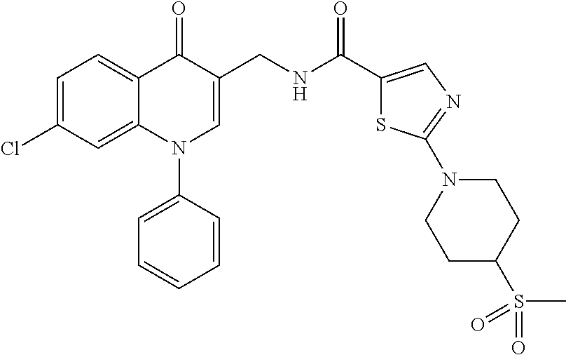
C1=C(Cl)C=C2C(=C1)C(=O)C(CNC(C1=CN=C(N3CCC(S(=O)(=O)C)CC3)S1)=O)=CN2C1=CC=CC=C1
